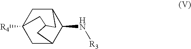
C1(N[R3])C2CC3([R4])CC1CC(C3)C2
